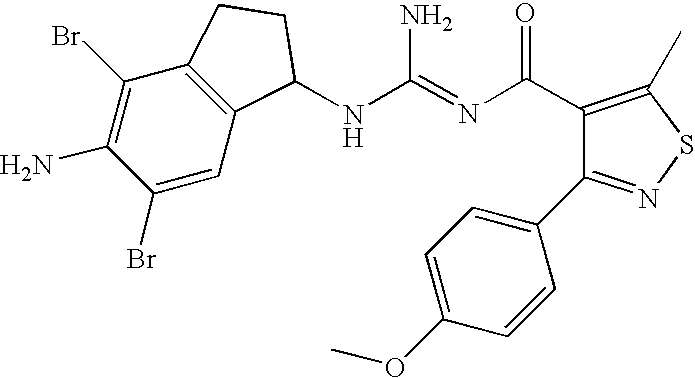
C1(C(N=C(NC2C3=C(C(Br)=C(N)C(Br)=C3)CC2)N)=O)=C(C)SN=C1C1=CC=C(OC)C=C1
